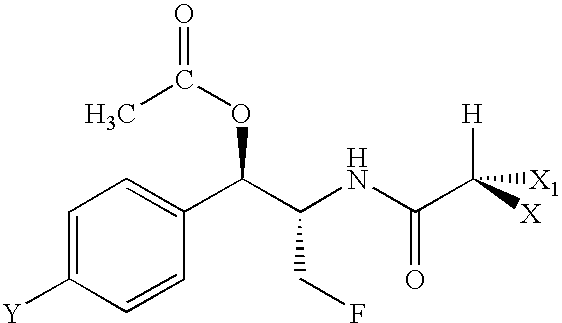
C1=C([Y])C=CC(C(C(NC(C([X])([H])[X1])=O)CF)OC(=O)C)=C1
